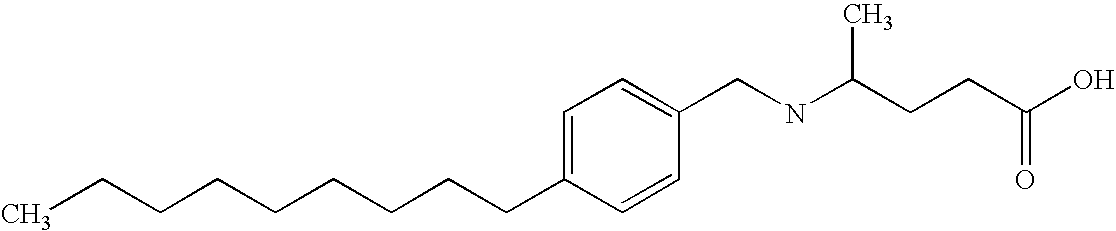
C(CCCCCCC1=CC=C(CNC(CCC(=O)O)C)C=C1)CC
